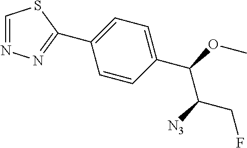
C1(C2=NN=CS2)=CC=C(C(OC)C([N3])CF)C=C1
